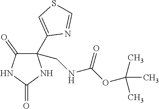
C1(C2=CSC=N2)(CNC(OC(C)(C)C)=O)C(=O)NC(=O)N1
